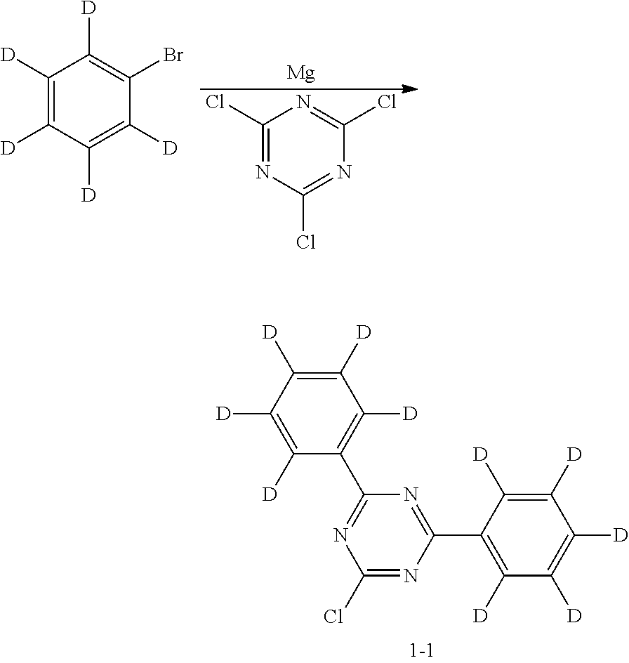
C1([D])=C([D])C([D])=C([D])C(C2=NC(Cl)=NC(C3=C([D])C([D])=C([D])C([D])=C3[D])=N2)=C1[D].[Mg].C1(Cl)=NC(Cl)=NC(Cl)=N1.C1([D])=C([D])C([D])=C([D])C(Br)=C1[D]
